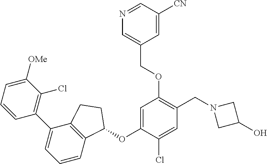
C1=CC=C([OMe])C(Cl)=C1C1=CC=CC2=C1CCC2OC1=CC(OCC2=CN=CC([CN])=C2)=C(CN2CC(O)C2)C=C1Cl
